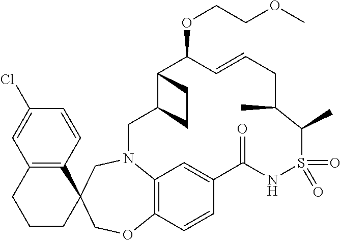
C12=C3C=CC(=C1)C(=O)NS(=O)(=O)C(C)C(C)CC=CC(OCCOC)C1C(CN2CC2(CO3)C3=C(CCC2)C=C(Cl)C=C3)CC1
